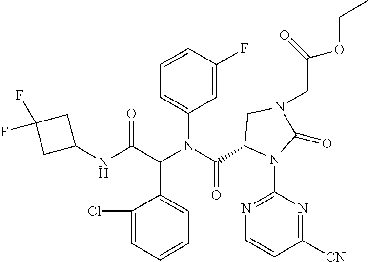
C1(F)=CC(N(C(C2N(C3=NC=CC([CN])=N3)C(=O)N(CC(=O)OCC)C2)=O)C(C(NC2CC(F)(F)C2)=O)C2=CC=CC=C2Cl)=CC=C1
